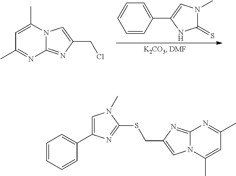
C1=CC(C2=CN(C)C(=S)N2)=CC=C1.C1=C(C)N2C(=NC(CCl)=C2)N=C1C.C1=CC=CC(C2=CN(C)C(SCC3=CN4C(=N3)N=C(C)C=C4C)=N2)=C1
